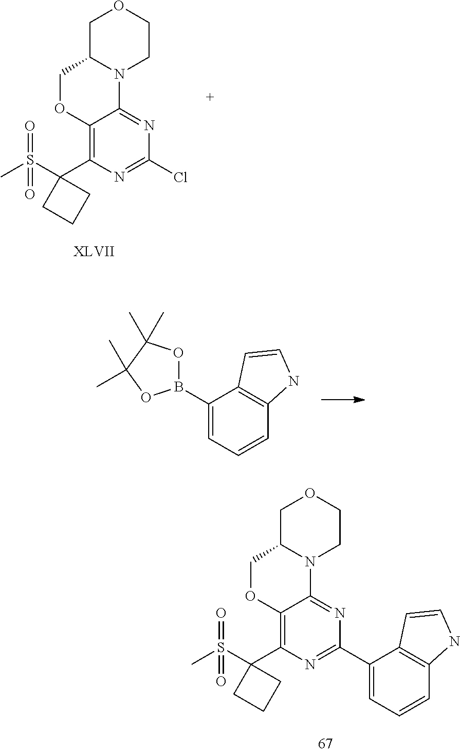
C1C2N(CCO1)C1=NC(Cl)=NC(C3(S(C)(=O)=O)CCC3)=C1OC2.C1(B2OC(C)(C)C(C)(C)O2)=CC=CC2=C1C=CN2.C1C2N(CCO1)C1=NC(C3=CC=CC4=C3C=CN4)=NC(C3(S(C)(=O)=O)CCC3)=C1OC2
